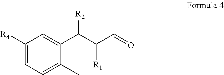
C1([R4])=CC=C(C)C(C(C(C=O)[R1])[R2])=C1
